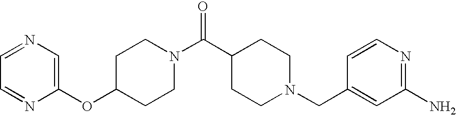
C1(OC2=CN=CC=N2)CCN(C(C2CCN(CC3=CC(N)=NC=C3)CC2)=O)CC1
